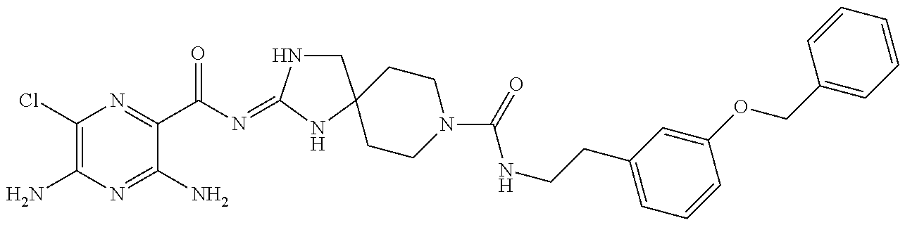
C1(Cl)=C(N)N=C(N)C(C(N=C2NCC3(N2)CCN(C(NCCC2=CC=CC(OCC4=CC=CC=C4)=C2)=O)CC3)=O)=N1
